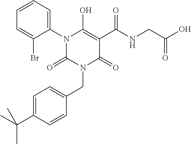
N1(C2=CC=CC=C2Br)C(=O)N(CC2=CC=C(C(C)(C)C)C=C2)C(=O)C(C(NCC(O)=O)=O)=C1O
